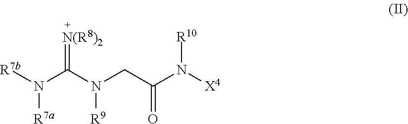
N(C(N(CC(N([X4])[R10])=O)[R9])=[N(R8)2])([R7b])[R7a]
